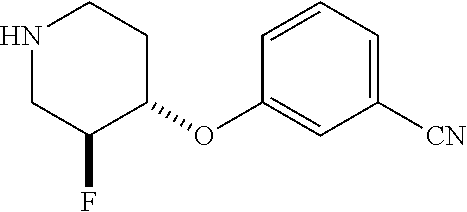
N1CC(F)C(OC2=CC([CN])=CC=C2)CC1
